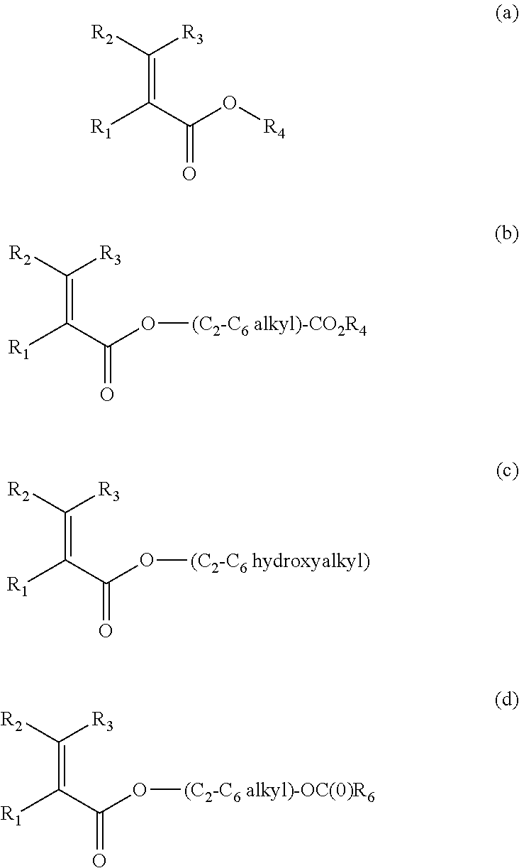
C(=C([R2])[R3])(C(O[R4])=O)[R1].C(=C([R2])[R3])(C(O[(C2-C6 alkyl)-CO2R4])=O)[R1].C(=C([R2])[R3])(C(O[(C2-C6 hydroxyalkyl)])=O)[R1].C(=C([R2])[R3])(C(O[(C2-C6 alkyl)-OC(0)R6])=O)[R1]
